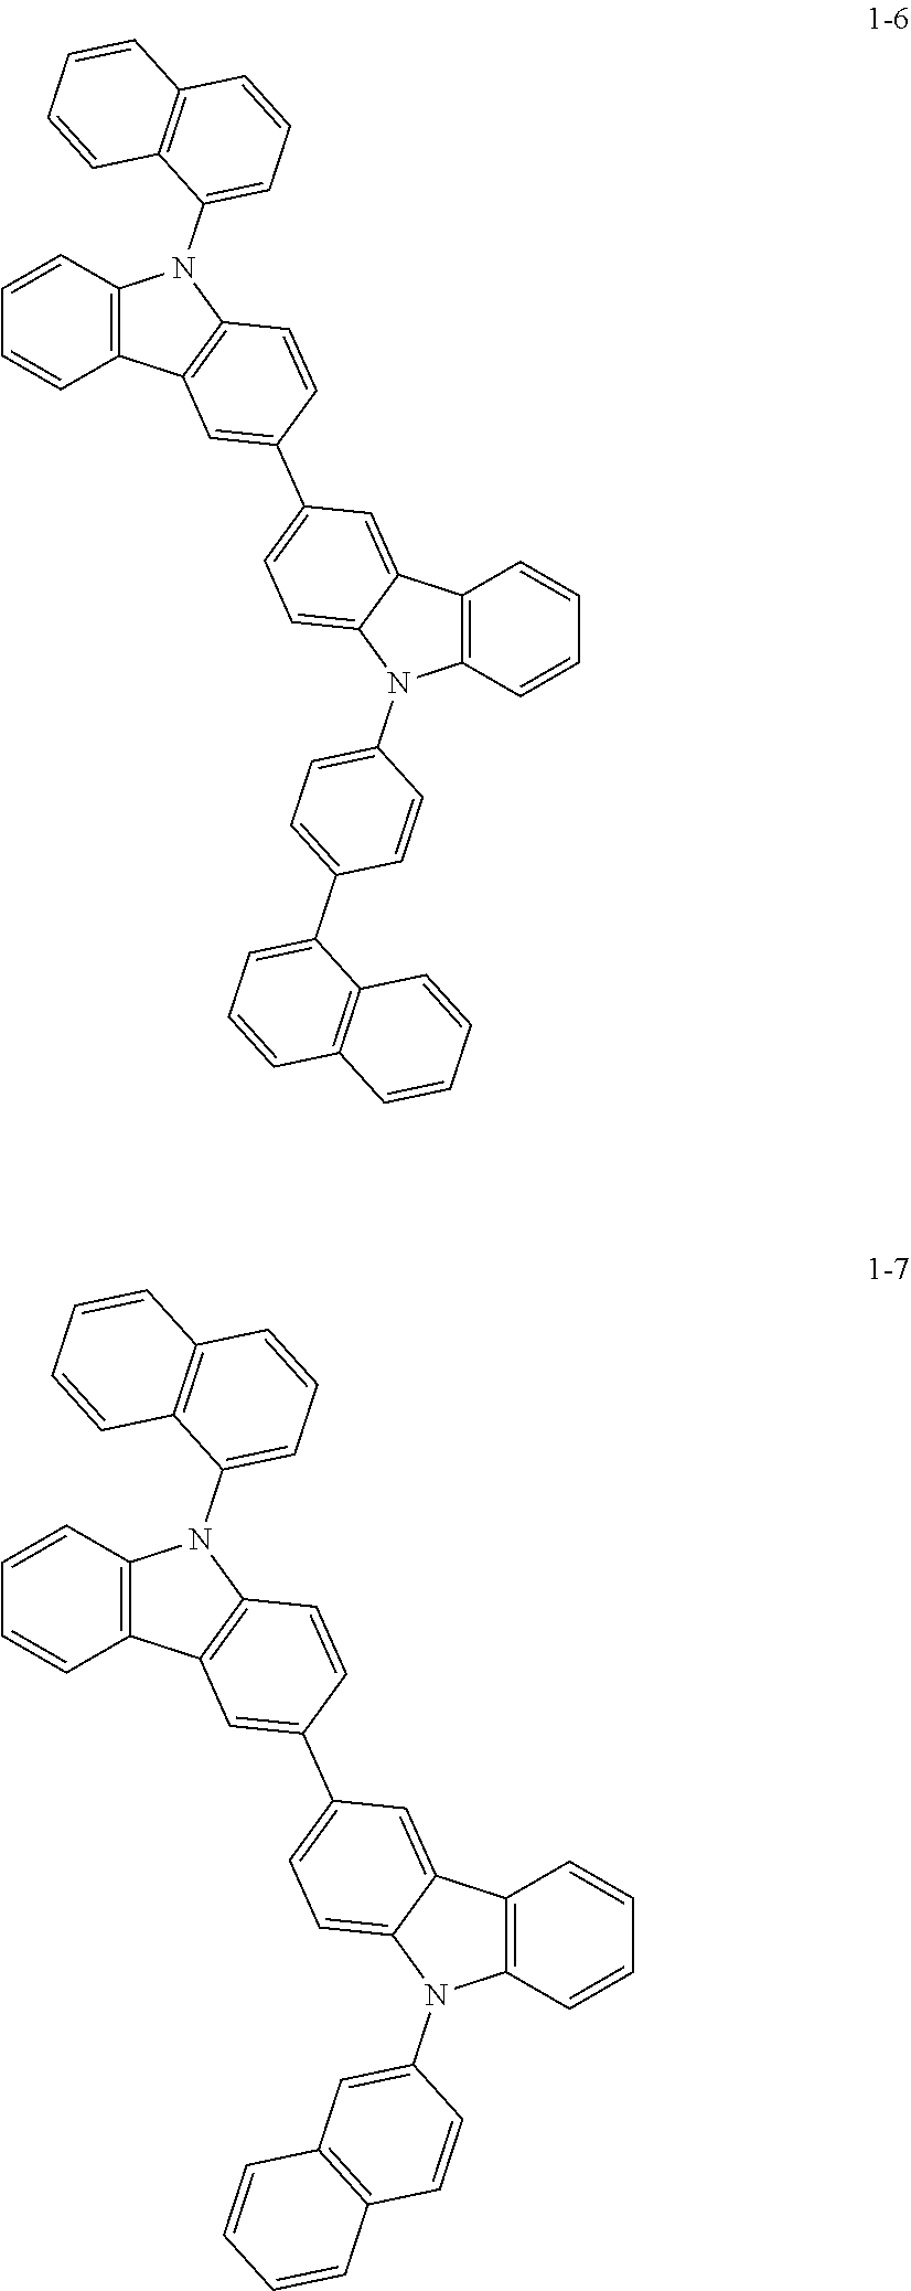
C12=C(C=CC=C1)N(C1=CC=CC3=C1C=CC=C3)C1=C2C=C(C2=CC=C3C(=C2)C2=C(N3C3=CC=C(C4=CC=CC5=C4C=CC=C5)C=C3)C=CC=C2)C=C1.C12=C(C=CC=C1)N(C1=CC=CC3=C1C=CC=C3)C1=C2C=C(C2=CC=C3C(=C2)C2=C(N3C3=CC4=C(C=C3)C=CC=C4)C=CC=C2)C=C1
